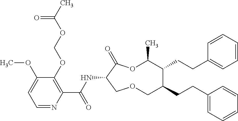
C1(OCOC(C)=O)=C(C(NC2C(=O)OC(C)C(CCC3=CC=CC=C3)C(CCC3=CC=CC=C3)COC2)=O)N=CC=C1OC
